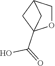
OC(C12CC(CO1)C2)=O
